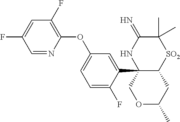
C12(C3=CC(OC4=C(F)C=C(F)C=N4)=CC=C3F)C(CC(C)OC1)[SO2]C(C)(C)C(=N)N2
